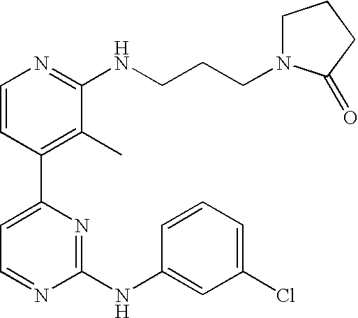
C1=CC(C2=CC=NC(NC3=CC(Cl)=CC=C3)=N2)=C(C)C(NCCCN2CCCC2=O)=N1
